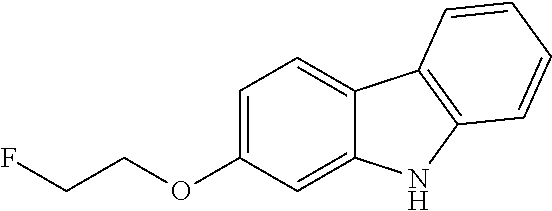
C1=C(OCCF)C=C2C(=C1)C1=C(N2)C=CC=C1
